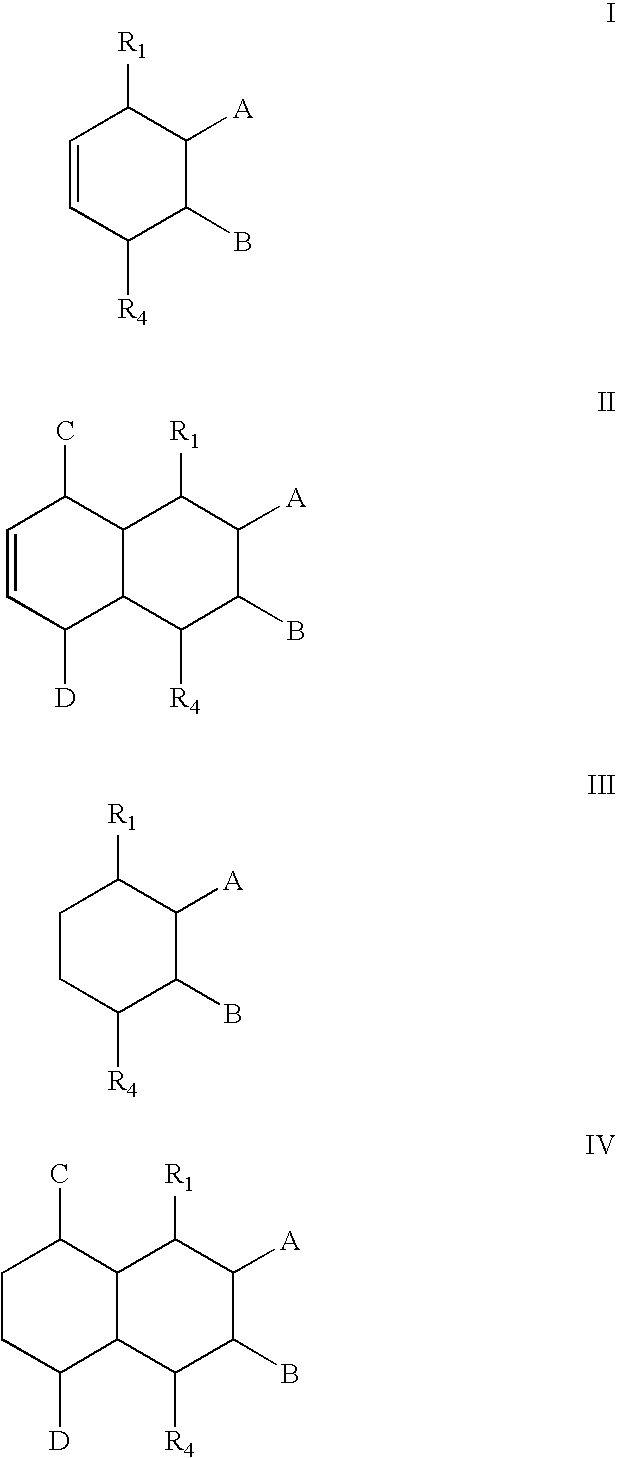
C1=CC([R4])C(B)C([A])C1[R1].C12C(C([R4])C(B)C([A])C1[R1])C([D])C=CC2C.C1CC([R4])C(B)C([A])C1[R1].C12C(C([R4])C(B)C([A])C1[R1])C([D])CCC2C
